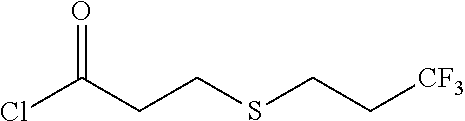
ClC(CCSCC[CF3])=O
